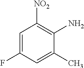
C1=C(F)C=C(C)C(N)=C1[NO2]
